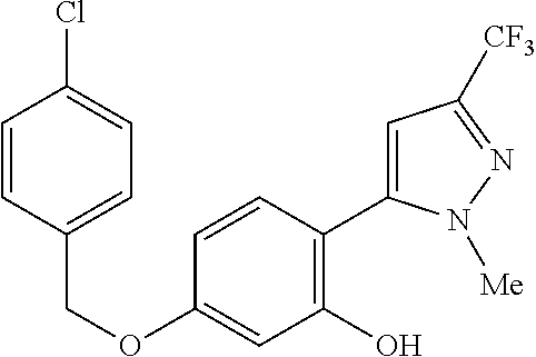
C(OC1=CC(O)=C(C2=CC([CF3])=NN2[Me])C=C1)C1=CC=C(Cl)C=C1
